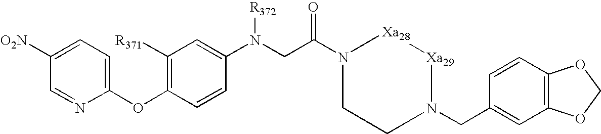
C1(N(CC(=O)N2CCN(CC3=CC4=C(C=C3)OCO4)[Xa29][Xa28]2)[R372])=CC([R371])=C(OC2=CC=C([NO2])C=N2)C=C1
